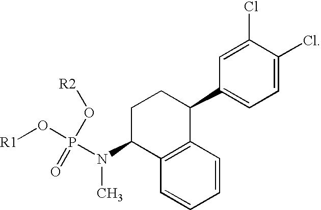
C1=C(Cl)C(Cl)=CC=C1C1C2=C(C(N(C)P(O[R1])(O[R2])=O)CC1)C=CC=C2
